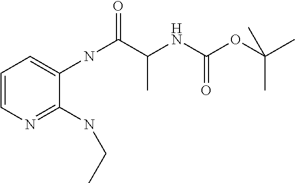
C1=CN=C(NCC)C(NC(C(C)NC(=O)OC(C)(C)C)=O)=C1
